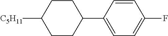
C1=CC(C2CCC([C5H11])CC2)=CC=C1F
